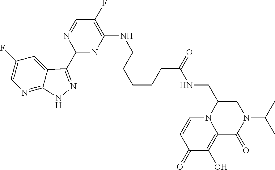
C(CCC(=O)NCC1N2C(=C(O)C(=O)C=C2)C(=O)N(C(C)C)C1)CCNC1=C(F)C=NC(C2=NNC3=NC=C(F)C=C32)=N1
